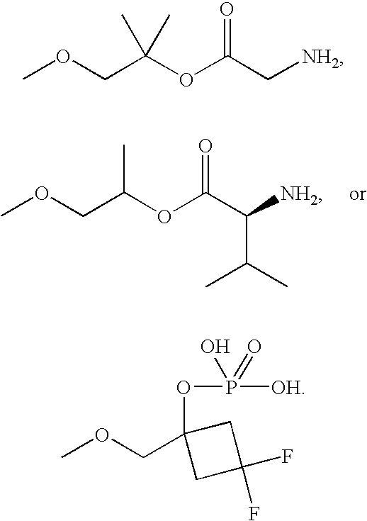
COCC(OC(C([NH2])C(C)C)=O)C.COCC(OC(C[NH2])=O)(C)C.COCC1(OP([OH])(O)=O)CC(F)(F)C1
